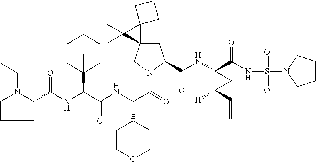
C1C2(CN(C(C(NC(C(NC(=O)C3CCCN3CC)C3(C)CCCCC3)=O)C3(C)CCOCC3)=O)C1C(NC1(C(NS(N3CCCC3)(=O)=O)=O)C([H])(C=C)C1)=O)C1(C2(C)C)CCC1
